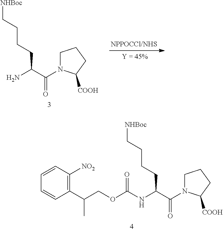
[NHBoc]CCCCC(C(N1CCCC1[COOH])=O)N.[NHBoc]CCCCC(C(N1CCCC1[COOH])=O)NC(OCC(C1=C([NO2])C=CC=C1)C)=O
